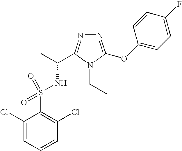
N1=C(OC2=CC=C(F)C=C2)N(CC)C(C(C)NS(C2=C(Cl)C=CC=C2Cl)(=O)=O)=N1
